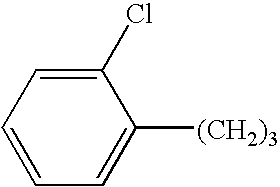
C1=CC=C([(CH2)3])C(Cl)=C1
